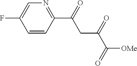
C1=CC(C(=O)CC(C([OMe])=O)=O)=NC=C1F
